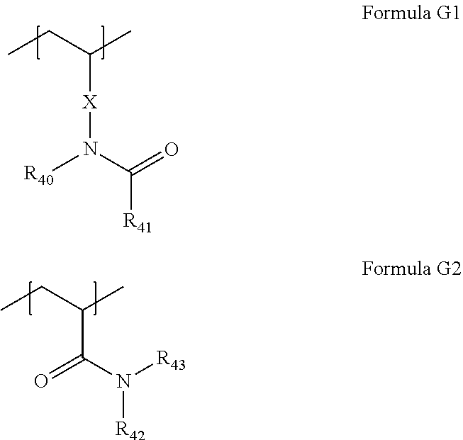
C(C)C(C)C(N([R43])[R42])=O.C(C)C(C)[X]N([R40])C(=O)[R41]
